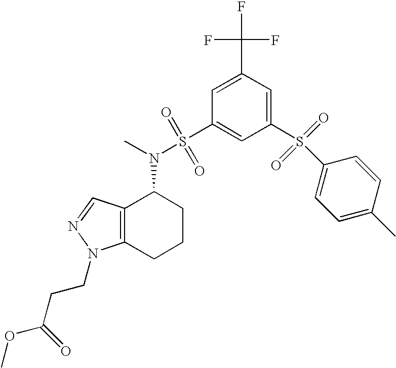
C1=C(C(F)(F)F)C=C(S(C2=CC=C(C)C=C2)(=O)=O)C=C1S(=O)(=O)N(C)C1C2=C(CCC1)N(CCC(OC)=O)N=C2
